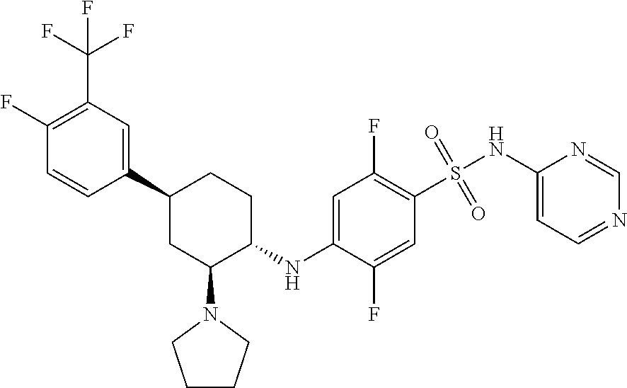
FC(F)(C1=C(F)C=CC(C2CC(N3CCCC3)C(NC3=CC(F)=C(S(=O)(=O)NC4=CC=NC=N4)C=C3F)CC2)=C1)F
